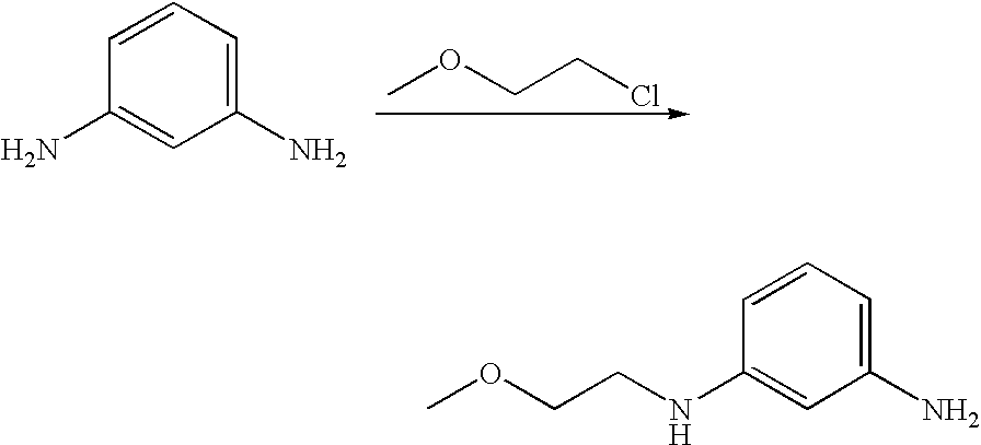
COCCCl.C1(N)=CC=CC(N)=C1.C1(N)=CC=CC(NCCOC)=C1
